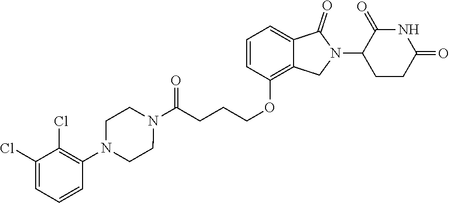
C(COC1=C2C(=CC=C1)C(=O)N(C1CCC(=O)NC1=O)C2)CC(N1CCN(C2=C(Cl)C(Cl)=CC=C2)CC1)=O
